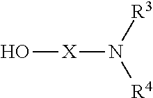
O[X]N([R4])[R3]
